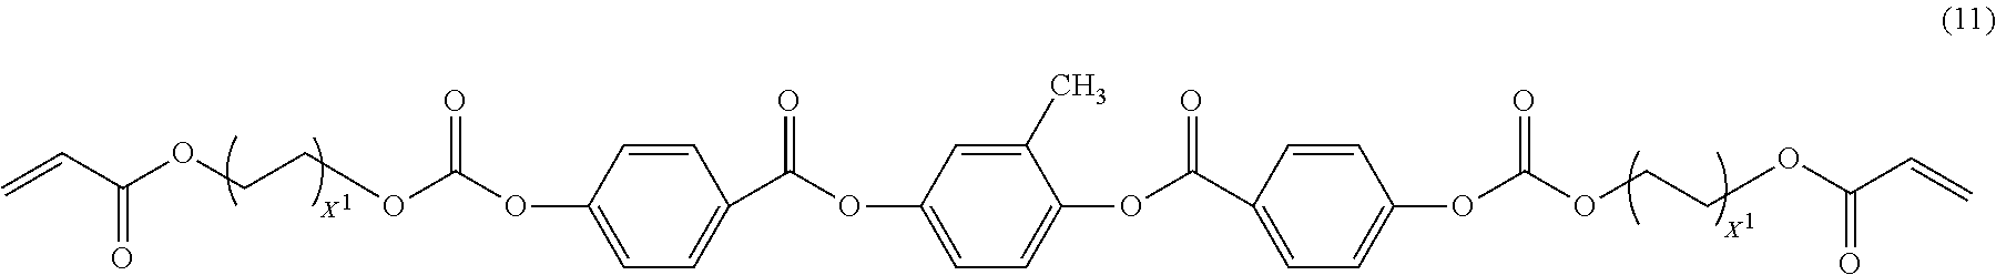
C=CC(OCCOC(OC1=CC=C(C(OC2=CC=C(OC(C3=CC=C(OC(OCCOC(C=C)=O)=O)C=C3)=O)C(C)=C2)=O)C=C1)=O)=O
